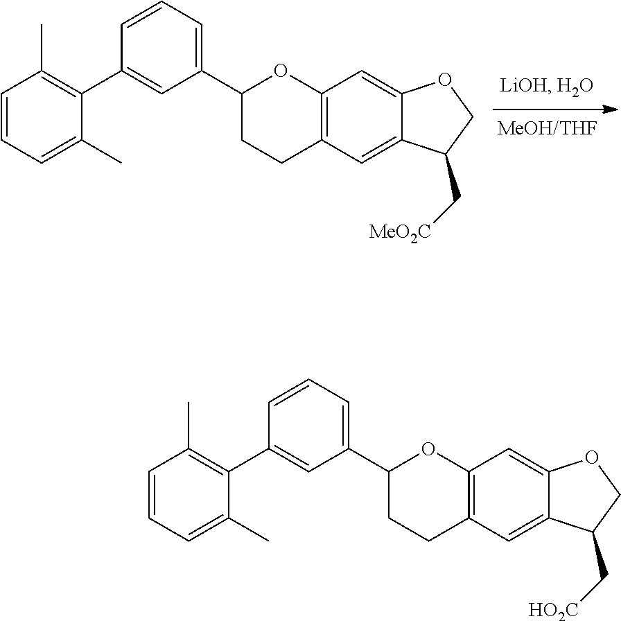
C1=CC=C(C)C(C2=CC(C3CCC4=C(O3)C=C3C(=C4)C(C[MeO2C])CO3)=CC=C2)=C1C.C1=CC=C(C)C(C2=CC(C3CCC4=C(O3)C=C3C(=C4)C(C[HO2C])CO3)=CC=C2)=C1C
